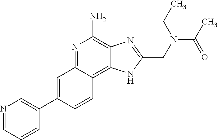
C1=C(C2=CN=CC=C2)C=CC2=C3C(=C(N)N=C12)N=C(CN(CC)C(C)=O)N3
